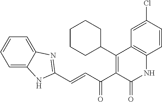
C(=CC(C1=C(C2CCCCC2)C2=C(NC1=O)C=CC(Cl)=C2)=O)C1=NC2=CC=CC=C2N1
